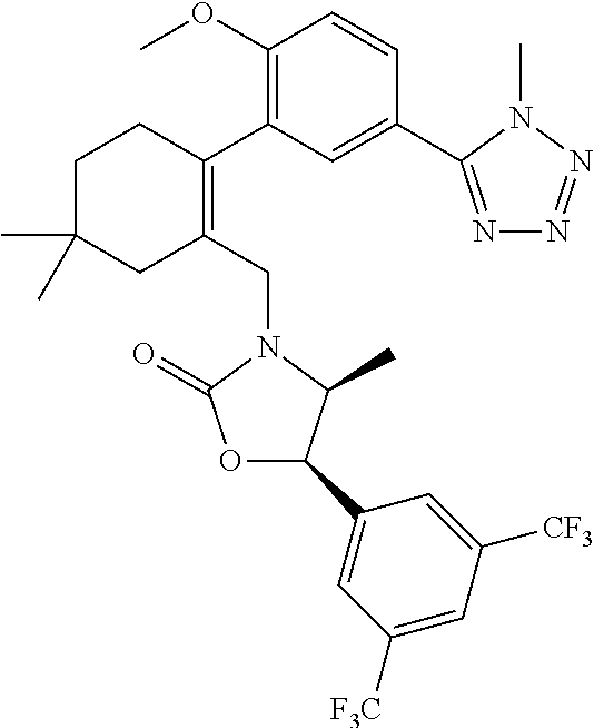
C1(OC)=C(C2=C(CN3C(=O)OC(C4=CC([F3C])=CC([CF3])=C4)C3C)CC(C)(C)CC2)C=C(C2=NN=NN2C)C=C1
